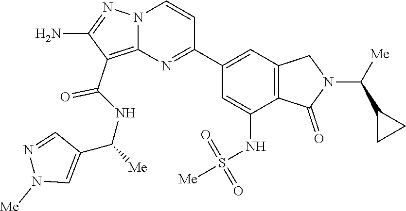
N1([Me])C=C(C(NC(C2=C3N(N=C2N)C=CC(C2=CC4=C(C(NS(=O)(=O)[Me])=C2)C(=O)N(C(C2CC2)[Me])C4)=N3)=O)[Me])C=N1
